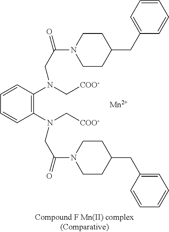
C1=CC(N(C[COO-])CC(=O)N2CCC(CC3=CC=CC=C3)CC2)=C(N(C[COO-])CC(=O)N2CCC(CC3=CC=CC=C3)CC2)C=C1.[Mn]
